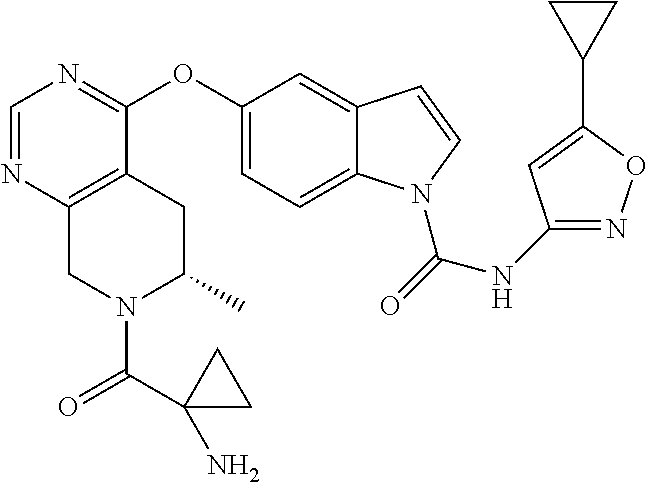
O(C1=CC=C2C(=C1)C=CN2C(=O)NC1=NOC(C2CC2)=C1)C1=NC=NC2=C1CC(C)N(C(=O)C1(N)CC1)C2
